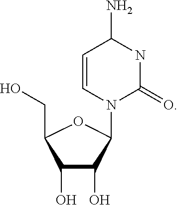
C1(O)C(O)C(N2C(=O)NC(N)C=C2)OC1CO
